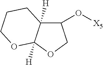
C1(O[X5])C2([H])C([H])(OC1)OCCC2
